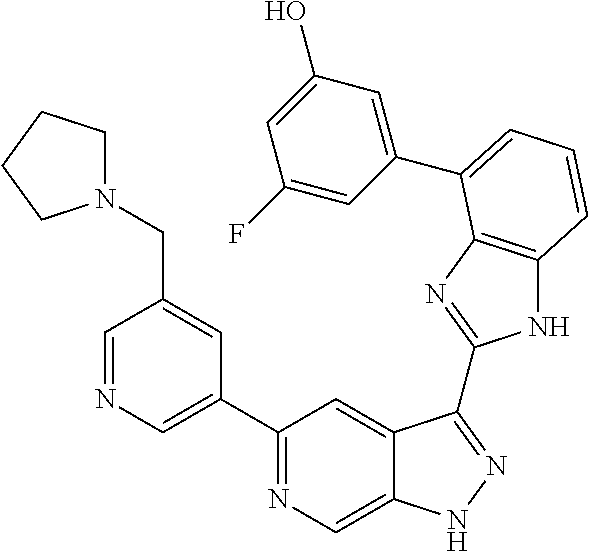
C1(C2=NC=C3C(=C2)C(C2=NC4=C(N2)C=CC=C4C2=CC(O)=CC(F)=C2)=NN3)=CN=CC(CN2CCCC2)=C1
